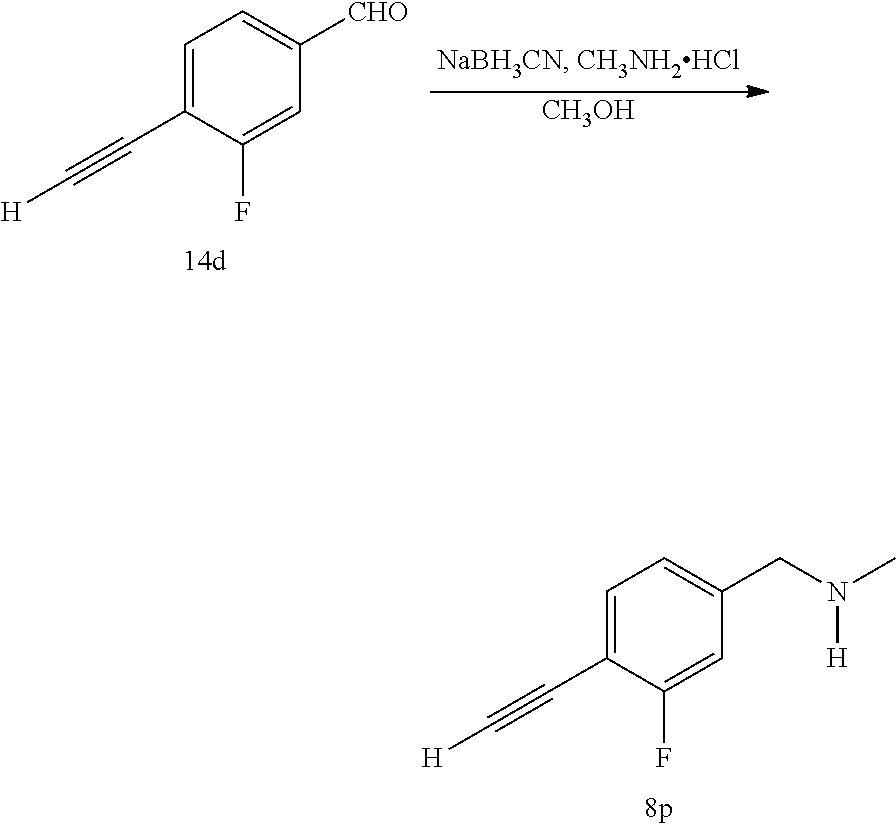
C1=C(C#C[H])C(F)=CC(CN(C)[H])=C1.C1=C(C#C[H])C(F)=CC([CHO])=C1.[CH3OH]
